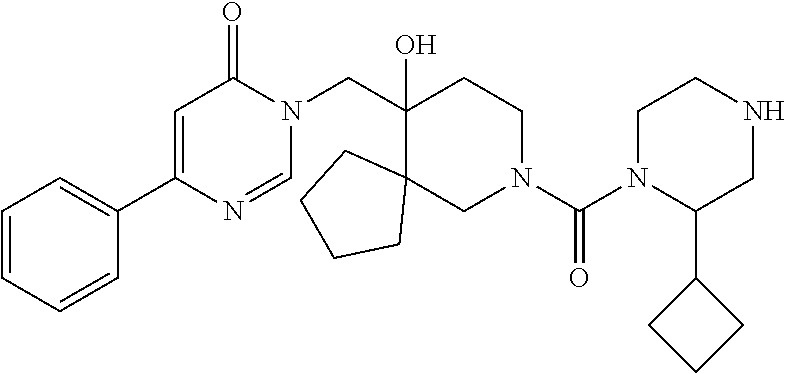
C1(CN2C(=O)C=C(C3=CC=CC=C3)N=C2)(O)C2(CN(C(N3C(C4CCC4)CNCC3)=O)CC1)CCCC2
